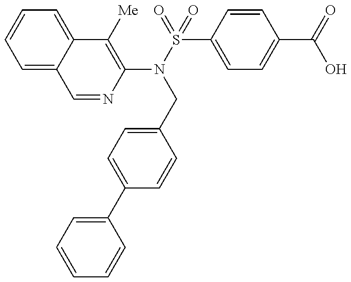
C1=NC(N(S(=O)(=O)C2=CC=C(C(=O)O)C=C2)CC2=CC=C(C3=CC=CC=C3)C=C2)=C([Me])C2=CC=CC=C12
